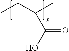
C(C(C)C(O)=O)C
